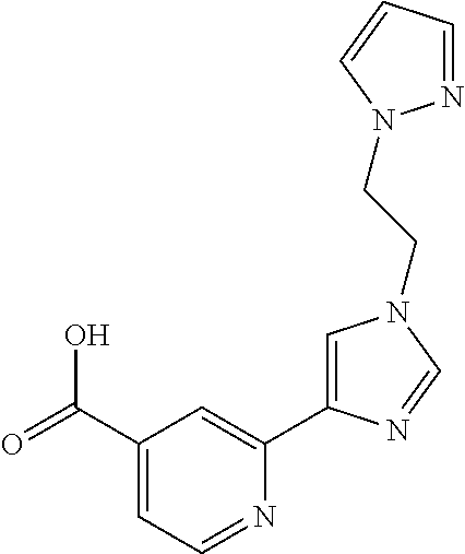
C1(C(=O)O)=CC=NC(C2=CN(CCN3N=CC=C3)C=N2)=C1
